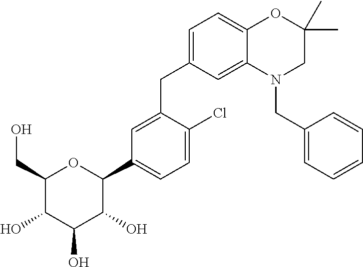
C1(CO)C(O)C(O)C(O)C(C2=CC=C(Cl)C(CC3=CC=C4C(=C3)N(CC3=CC=CC=C3)CC(C)(C)O4)=C2)O1
